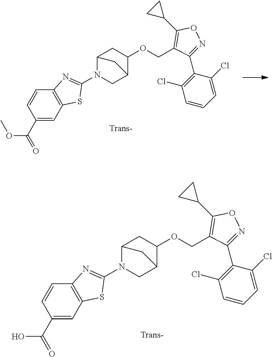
C1(C(OC)=O)=CC2=C(C=C1)N=C(N1CC3C(OCC4=C(C5CC5)ON=C4C4=C(Cl)C=CC=C4Cl)CC1C3)S2.C1(C(O)=O)=CC2=C(C=C1)N=C(N1CC3C(OCC4=C(C5CC5)ON=C4C4=C(Cl)C=CC=C4Cl)CC1C3)S2
